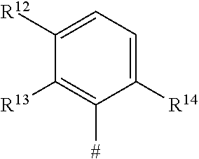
C1([R14])=CC=C([R12])C([R13])=C1[#]
